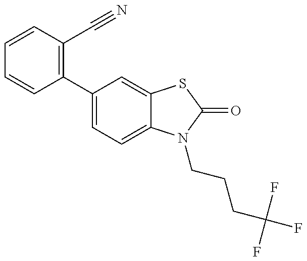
C1=CC(C2=CC=C3C(=C2)SC(=O)N3CCCC(F)(F)F)=C(C#N)C=C1
